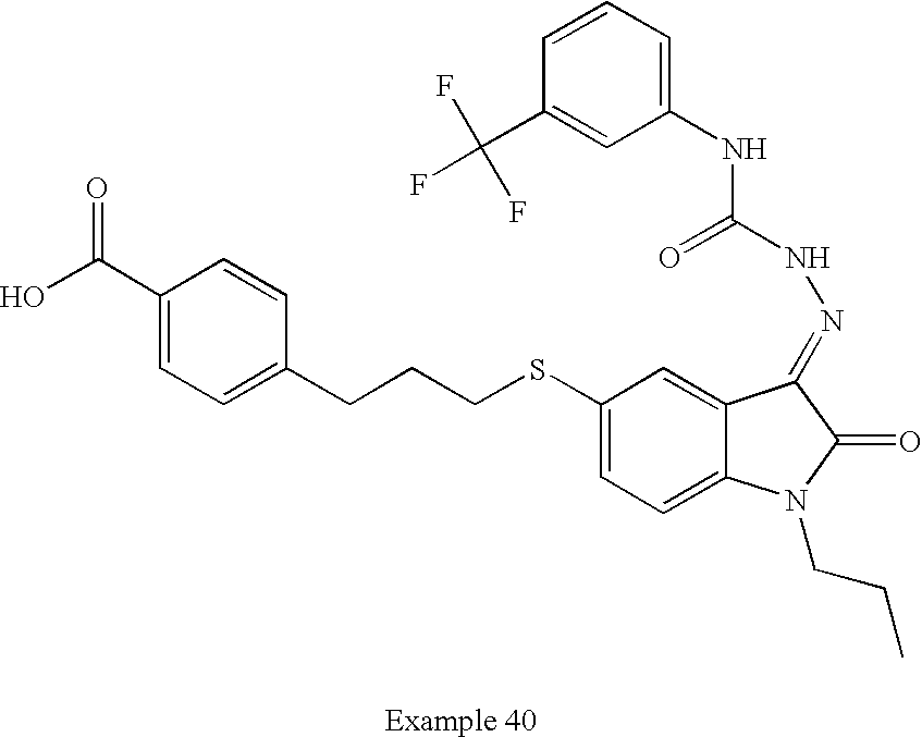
C1(C(O)=O)=CC=C(CCCSC2=CC=C3C(=C2)C(=NNC(NC2=CC=CC(C(F)(F)F)=C2)=O)C(=O)N3CCC)C=C1
